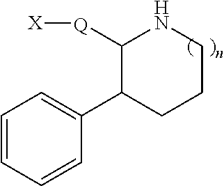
C1([Q][X])C(C2=CC=CC=C2)CCCN1
